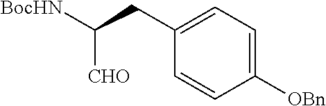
C1=CC([OBn])=CC=C1CC([BocHN])[CHO]
